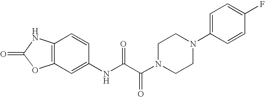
C12=C(C=CC(NC(C(N3CCN(C4=CC=C(F)C=C4)CC3)=O)=O)=C1)NC(=O)O2
